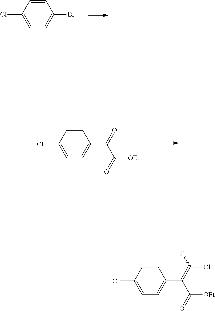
C1=C(Cl)C=CC(Br)=C1.C1=C(Cl)C=CC(C(C([OEt])=O)=O)=C1.C1=C(Cl)C=CC(C(C([OEt])=O)=C(Cl)F)=C1
